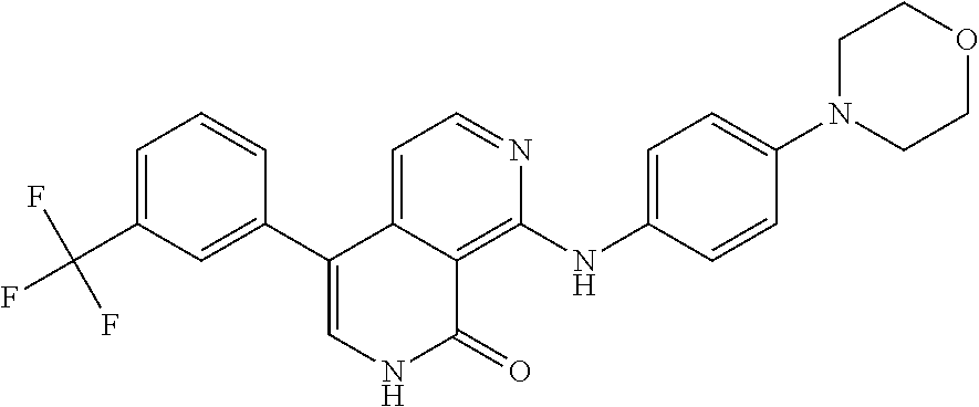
C1=NC(NC2=CC=C(N3CCOCC3)C=C2)=C2C(=C1)C(C1=CC(C(F)(F)F)=CC=C1)=CNC2=O
